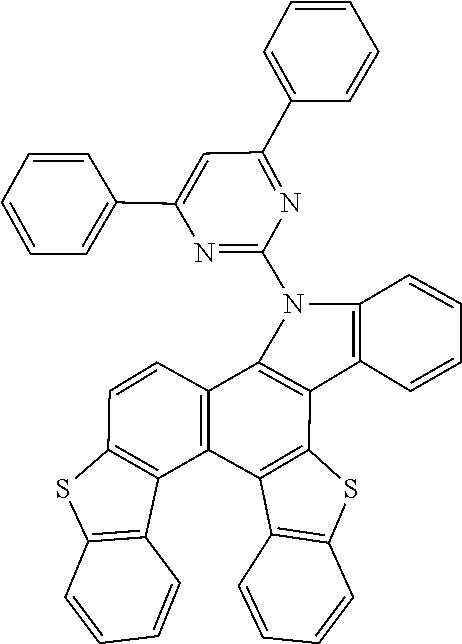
N1=C(N2C3=C(C4=C2C=CC=C4)C2=C(C4=C3C=CC3=C4C4=C(C=CC=C4)S3)C3=C(C=CC=C3)S2)N=C(C2=CC=CC=C2)C=C1C1=CC=CC=C1
